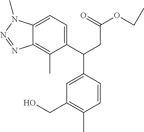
C1=C(C(CC(OCC)=O)C2=CC(CO)=C(C)C=C2)C(C)=C2C(=C1)N(C)N=N2
